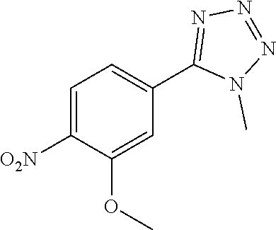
C1([O2N])=CC=C(C2=NN=NN2C)C=C1OC
